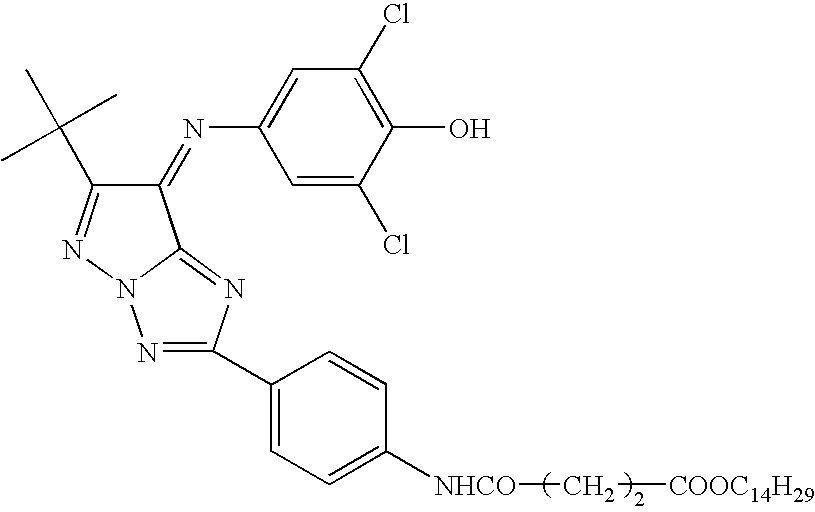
C1(=NC2=CC(Cl)=C(O)C(Cl)=C2)C(C(C)(C)C)=NN2N=C(C3=CC=C([NHCO]C[COOC14H29])C=C3)N=C12
